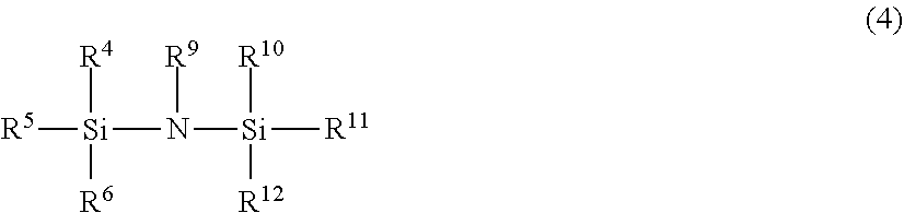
[R5][Si](N([R9])[Si]([R11])([R10])[R12])([R4])[R6]
